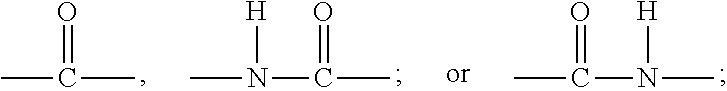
CC(=O)C.C(N([H])C)(=O)C.N(C(=O)C)([H])C
